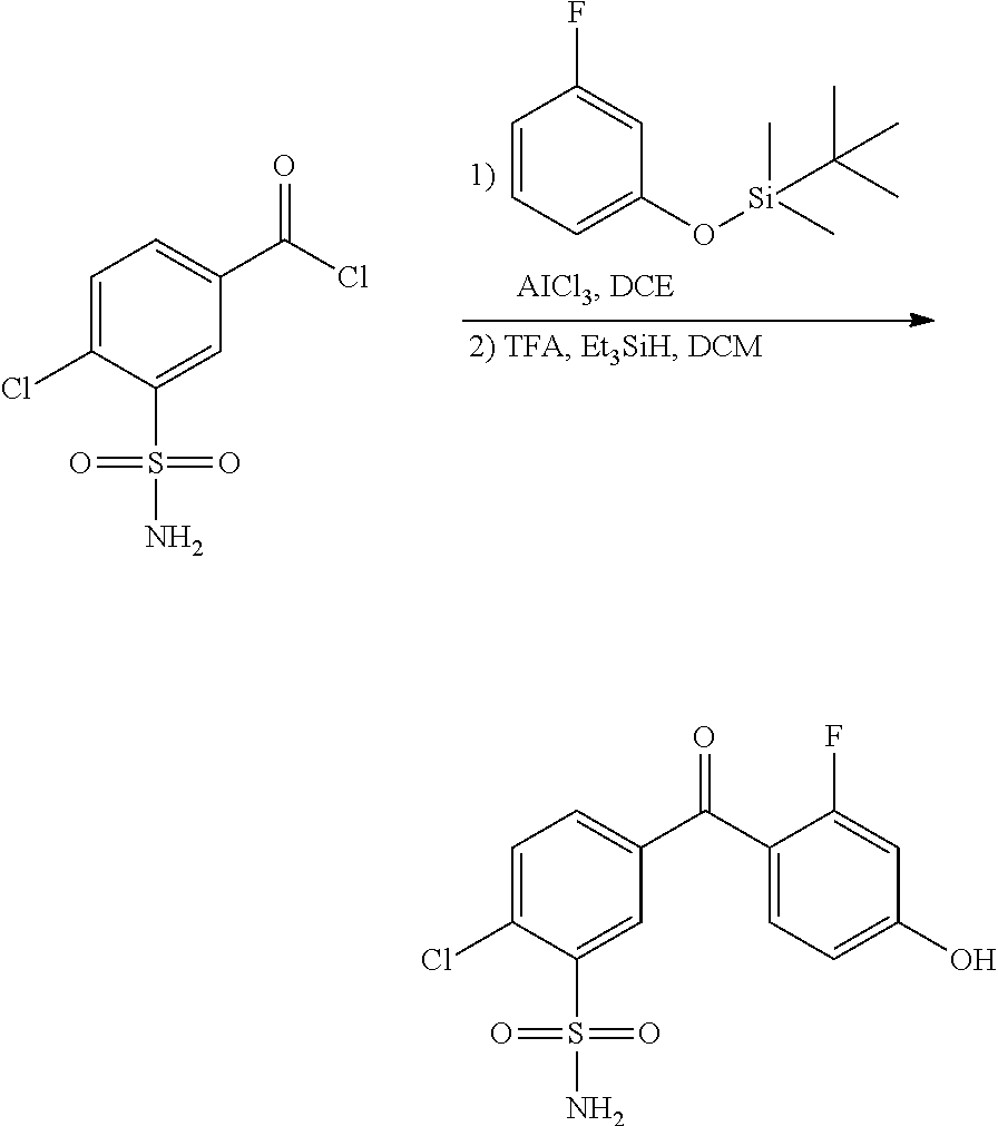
C1=CC=C(O[Si](C)(C)C(C)(C)C)C=C1F.C1=C(Cl)C(S(=O)(=O)N)=CC(C(Cl)=O)=C1.C1=C(Cl)C(S(=O)(=O)N)=CC(C(C2=CC=C(O)C=C2F)=O)=C1
